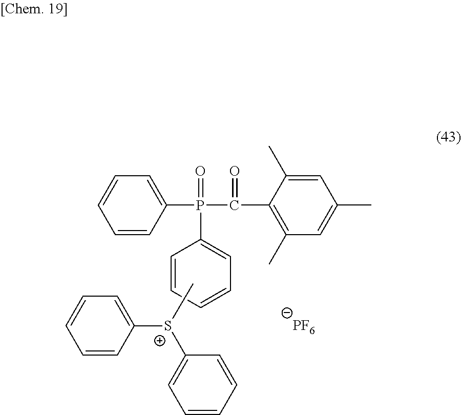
C1=C([S+](C2=CC=CC=C2)C)C=CC=C1.C1=C(P(=O)(C(=O)C2=C(C)C=C(C)C=C2C)C2=CC=CC=C2)C=CC=C1.[PF6]
